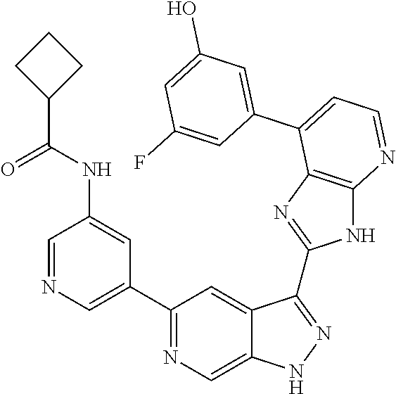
C1(C2=NC=C3C(=C2)C(C2=NC4=C(N2)N=CC=C4C2=CC(O)=CC(F)=C2)=NN3)=CN=CC(NC(C2CCC2)=O)=C1
